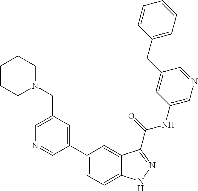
C1(CN2CCCCC2)=CN=CC(C2=CC=C3C(=C2)C(C(NC2=CN=CC(CC4=CC=CC=C4)=C2)=O)=NN3)=C1
